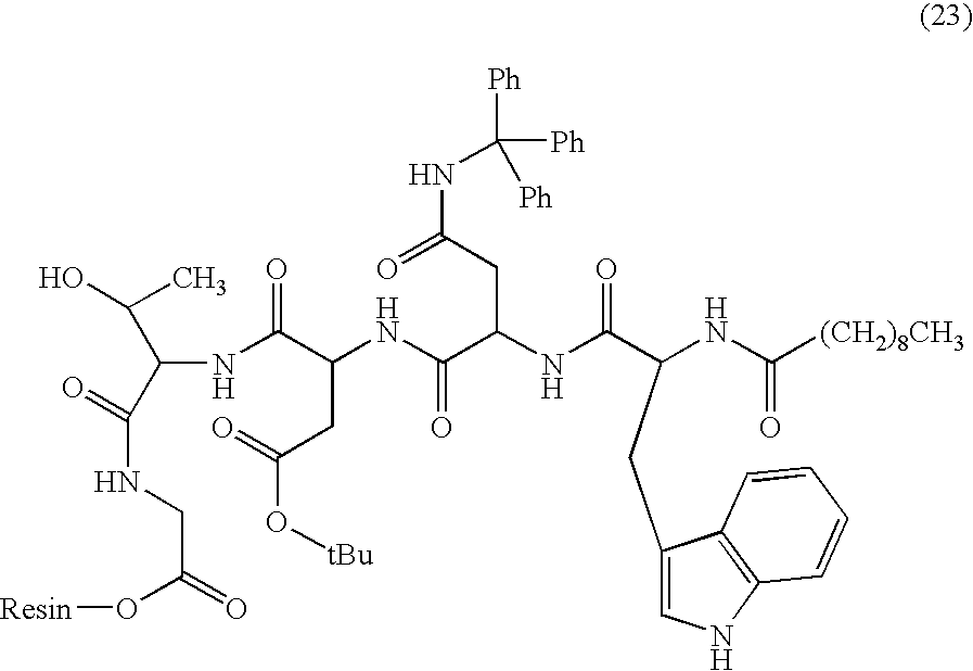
OC(C)C(NC(C(NC(C(NC(=O)C(CC1=CNC2=C1C=CC=C2)NC([(CH2)8CH3])=O)CC(NC([Ph])([Ph])[Ph])=O)=O)CC(O[tBu])=O)=O)C(=O)NCC(=O)O[Resin]
